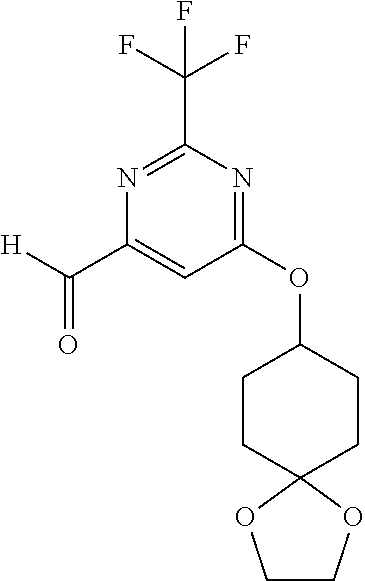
N1=C(C(F)(F)F)N=C(OC2CCC3(CC2)OCCO3)C=C1C(=O)[H]
